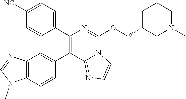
C1([NC])=CC=C(C2=C(C3=CC4=C(C=C3)N(C)C=N4)C3=NC=CN3C(OCC3CN(C)CCC3)=N2)C=C1
